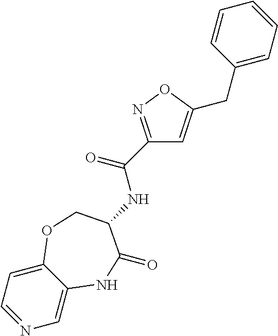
C1=C2C(=CC=N1)OCC(NC(C1=NOC(CC3=CC=CC=C3)=C1)=O)C(=O)N2
